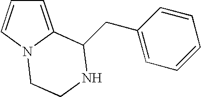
C1=C2N(C=C1)CCNC2CC1=CC=CC=C1
